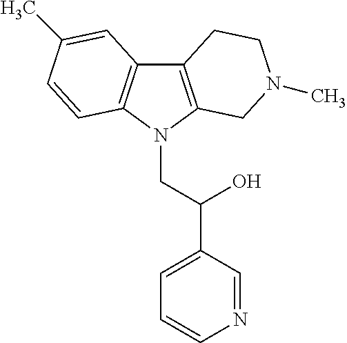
C12=C(N(CC(C3=CC=CN=C3)O)C3=C1C=C(C)C=C3)CN(C)CC2
